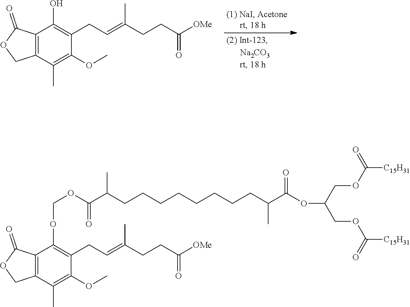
C12=C(C(C)=C(OC)C(CC=C(CCC([OMe])=O)C)=C1O)COC2=O.C12=C(C(C)=C(OC)C(CC=C(CCC([OMe])=O)C)=C1OCOC(C(CCCCCCCCC(C(OC(COC([C15H31])=O)COC([C15H31])=O)=O)C)C)=O)COC2=O
